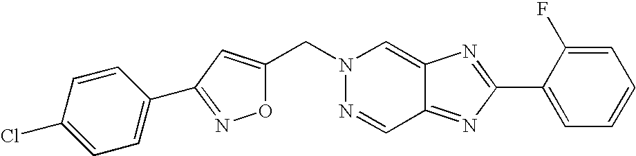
C(N1N=CC2=NC(C3=CC=CC=C3F)=NC2=C1)C1=CC(C2=CC=C(Cl)C=C2)=NO1
